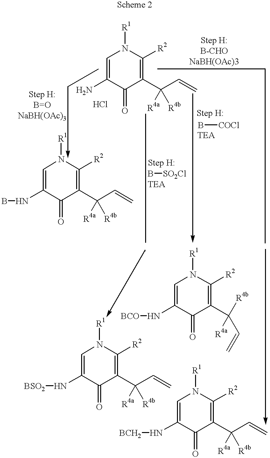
C1=C(N)C(=O)C(C(C=C)([R4b])[R4a])=C([R2])N1[R1].C1=C(NB)C(=O)C(C(C=C)([R4b])[R4a])=C([R2])N1[R1].[BSO2]NC1=CN([R1])C([R2])=C(C(C=C)([R4b])[R4a])C1=O.B[COCl].[BCO]NC1=CN([R1])C([R2])=C(C([R4b])(C=C)[R4a])C1=O.[BCH2]NC1=CN([R1])C([R2])=C(C(C=C)([R4b])[R4a])C1=O.B[SO2Cl]
